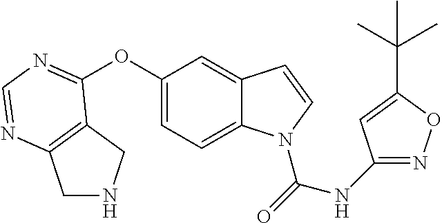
C1(OC2=NC=NC3=C2CNC3)=CC=C2C(=C1)C=CN2C(NC1=NOC(C(C)(C)C)=C1)=O
